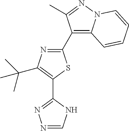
N1=CNC(C2=C(C(C)(C)C)N=C(C3=C4N(N=C3C)C=CC=C4)S2)=N1
